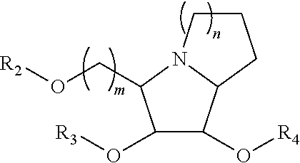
C1(O[R3])C(O[R4])C2N(C1CO[R2])CCC2
